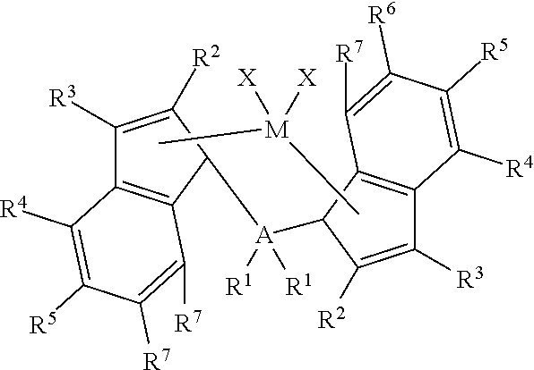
C1([R3])=C([R2])C([A]([R1])([R1])C2C3=C(C([R3])=C2[R2])C([R4])=C([R5])C([R6])=C3[R7])C2=C1C([R4])=C([R5])C([R7])=C2[R7].C[M](C)([X])[X]
